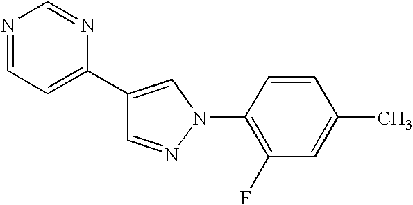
C1=NN(C2=C(F)C=C(C)C=C2)C=C1C1=CC=NC=N1
